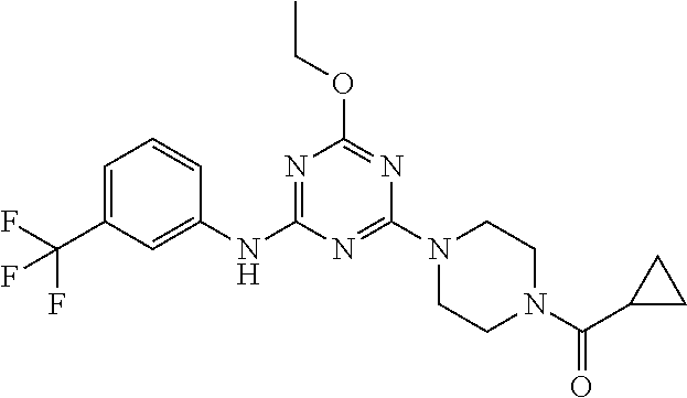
C1=C(C(F)(F)F)C=C(NC2=NC(OCC)=NC(N3CCN(C(=O)C4CC4)CC3)=N2)C=C1
